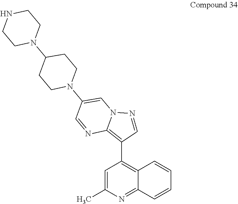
N1CCN(C2CCN(C3=CN4C(=C(C5=C6C(=NC(C)=C5)C=CC=C6)C=N4)N=C3)CC2)CC1
